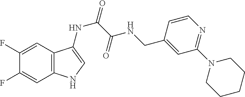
C1(F)=CC2=C(C=C1F)NC=C2NC(C(NCC1=CC(N2CCCCC2)=NC=C1)=O)=O
